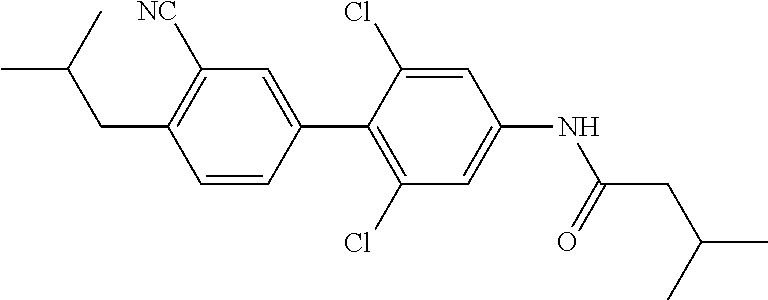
C1=CC(C2=C(Cl)C=C(NC(CC(C)C)=O)C=C2Cl)=CC([NC])=C1CC(C)C
